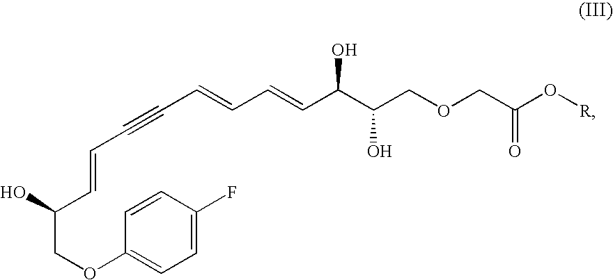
C(COC1=CC=C(F)C=C1)(C=CC#CC=CC=CC(C(COCC(=O)O[R])O)O)O
